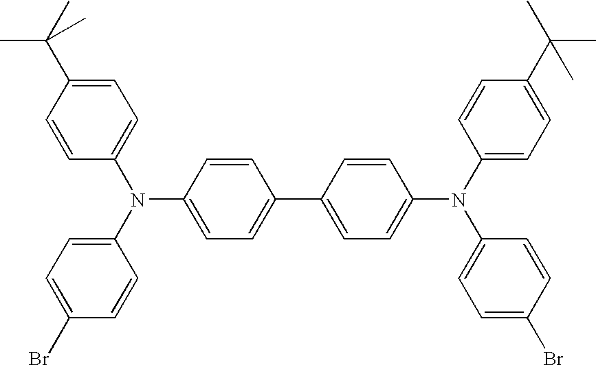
C1=C(N(C2=CC=C(C(C)(C)C)C=C2)C2=CC=C(Br)C=C2)C=CC(C2=CC=C(N(C3=CC=C(C(C)(C)C)C=C3)C3=CC=C(Br)C=C3)C=C2)=C1
